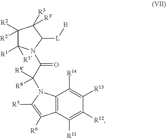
C1([R2])([R2])C([R1])([R1])N(C(=O)C([R8])([R8])N2C3=C(C([R11])=C([R12])C([R13])=C3[R14])C([R6])=C2[R5])C([L]B)C1([R3])[R3]
